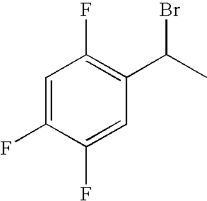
C1=C(F)C(F)=CC(C(C)Br)=C1F
